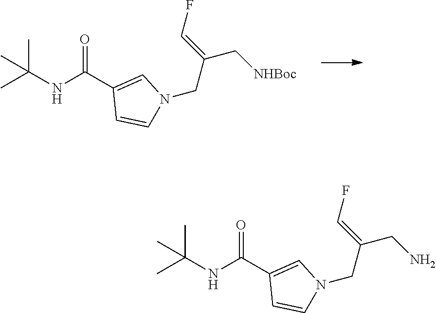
C(NC(C1=CN(CC(=CF)C[NHBoc])C=C1)=O)(C)(C)C.C(NC(C1=CN(CC(=CF)CN)C=C1)=O)(C)(C)C
